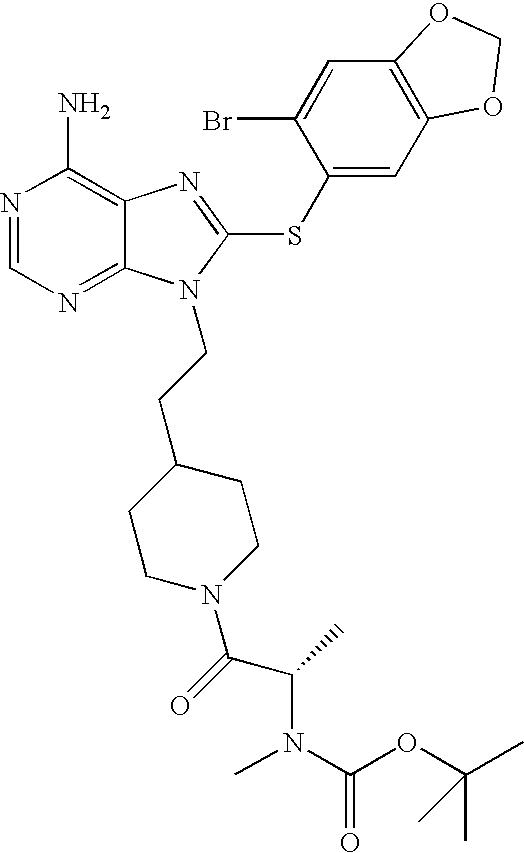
N1=CN=C2C(=C1N)N=C(SC1=CC3=C(C=C1Br)OCO3)N2CCC1CCN(C(C(C)N(C)C(=O)OC(C)(C)C)=O)CC1
